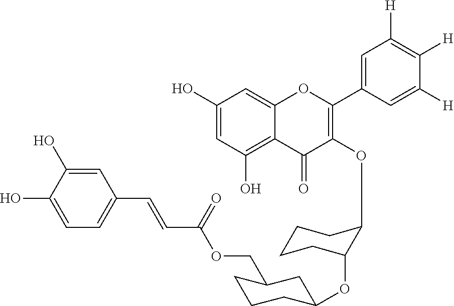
C1(O)=CC(O)=C2C(=C1)OC(C1=CC([H])=C([H])C([H])=C1)=C(OC1CCCCC1OC1CCCC(COC(C=CC3=CC=C(O)C(O)=C3)=O)C1)C2=O
